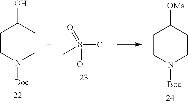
C1CN([Boc])CCC1[OMs].S(Cl)(=O)(=O)C.C1CN([Boc])CCC1O
